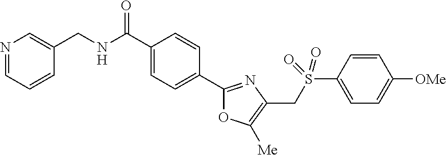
C1(C(NCC2=CN=CC=C2)=O)=CC=C(C2=NC(CS(C3=CC=C([OMe])C=C3)(=O)=O)=C([Me])O2)C=C1
